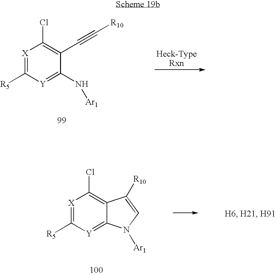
[X]1=C([R5])[Y]=C(N[Ar1])C(C#C[R10])=C1Cl.[X]1=C([R5])[Y]=C2C(=C1Cl)C([R10])=CN2[Ar1]
